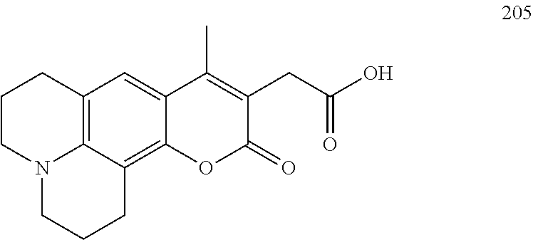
C1CN2C3=C(C1)C=C1C(=C3CCC2)OC(=O)C(CC(O)=O)=C1C
